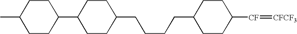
C1CC([CF]=[CFCF3])CCC1CCCCC1CCC(C2CCC(C)CC2)CC1
